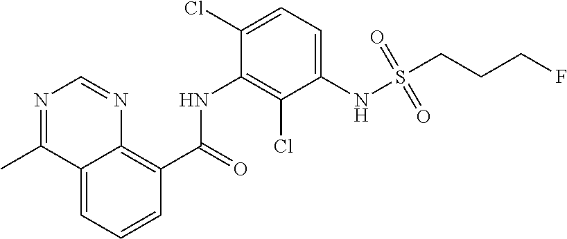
C12=CC=CC(C(=O)NC3=C(Cl)C(NS(CCCF)(=O)=O)=CC=C3Cl)=C1N=CN=C2C
